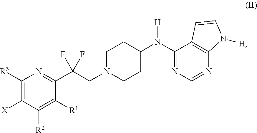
C1([R3])=C([X])C([R2])=C([R1])C(C(CN2CCC(N(C3=NC=NC4=C3C=CN4[H])[H])CC2)(F)F)=N1
